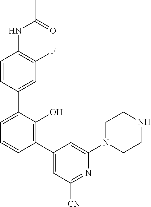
C1(NC(C)=O)=C(F)C=C(C2=CC=CC(C3=CC([CN])=NC(N4CCNCC4)=C3)=C2O)C=C1
